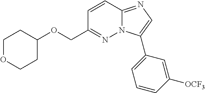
C1=CC2=NC=C(C3=CC=CC([OCF3])=C3)N2N=C1COC1CCOCC1
